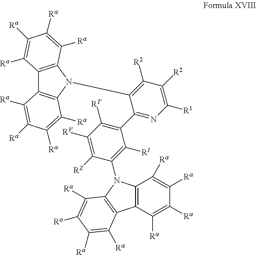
C12=C(C([Ra])=C([Ra])C([Ra])=C1[Ra])C1=C(N2C2=C([RI])C(C3=NC([R1])=C([R2])C([R2])=C3N3C4=C(C5=C3C([Ra])=C([Ra])C([Ra])=C5[Ra])C([Ra])=C([Ra])C([Ra])=C4[Ra])=C([RT])C([RV])=C2[RZ])C([Ra])=C([Ra])C([Ra])=C1[Ra]
